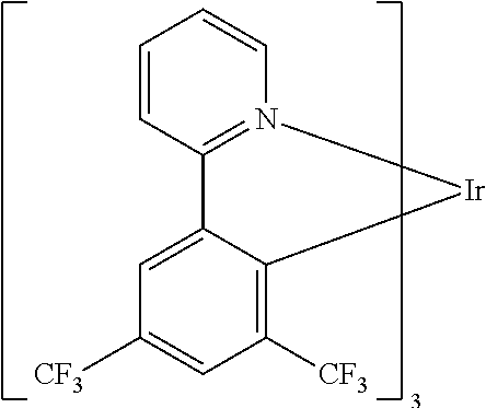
C1=CC2=N(C=C1)[Ir]C1=C([CF3])C=C([CF3])C=C21
